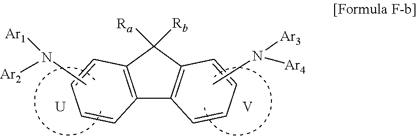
C12=C(C([Ra])([Rb])C3=C1C=CC=C3)C=CC=C2.CN([Ar1])[Ar2].CN([Ar3])[Ar4].[U].[V]
